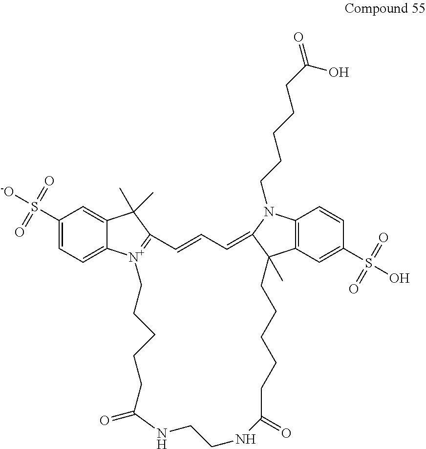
C(CCCCC(O)=O)N1C2=C(C=C(S(O)(=O)=O)C=C2)C2(C)C1=CC=CC1=[N+](C3=CC=C(S([-O])(=O)=O)C=C3C1(C)C)CCCCCC(=O)NCCNC(=O)CCCCC2
